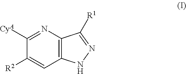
C12=C(N=C([CyA])C([R2])=C1)C([R1])=NN2
